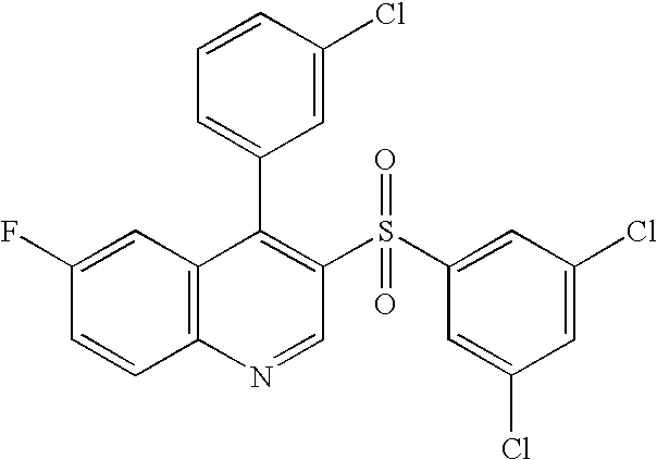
C12=C(C=C(F)C=C1)C(C1=CC=CC(Cl)=C1)=C(S(C1=CC(Cl)=CC(Cl)=C1)(=O)=O)C=N2
